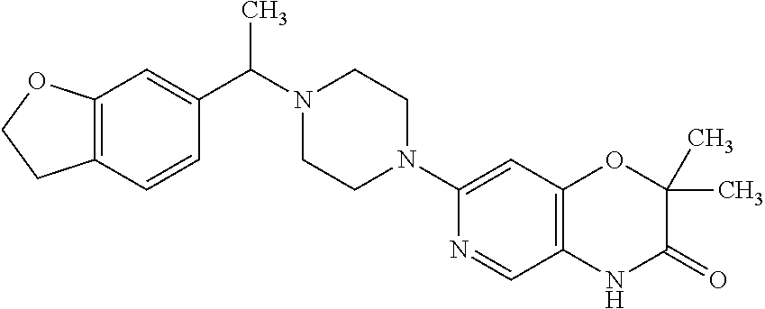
C12=C(C=CC(C(N3CCN(C4=CC5=C(C=N4)NC(=O)C(C)(C)O5)CC3)C)=C1)CCO2
